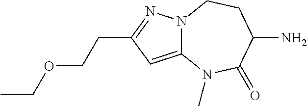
C12=CC(CCOCC)=NN1CCC(N)C(=O)N2C
